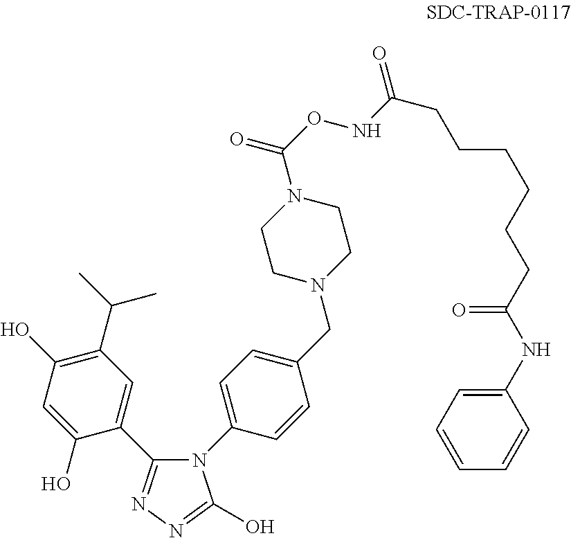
N1(C2=CC=C(CN3CCN(C(ONC(CCCCCCC(NC4=CC=CC=C4)=O)=O)=O)CC3)C=C2)C(O)=NN=C1C1=CC(C(C)C)=C(O)C=C1O
